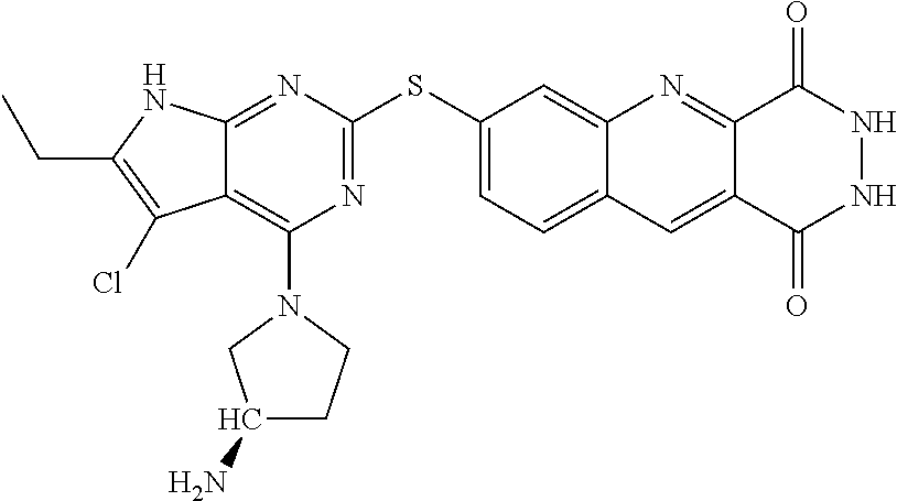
N1=C(SC2=CC=C3C(=C2)N=C2C(=C3)C(=O)NNC2=O)N=C2C(=C1N1CC(N)CC1)C(Cl)=C(CC)N2
